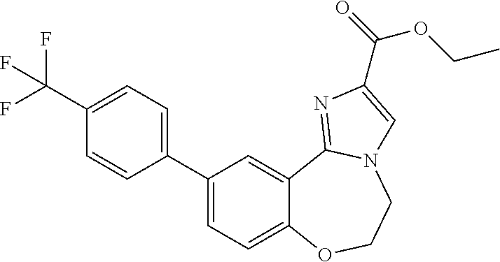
C1(C2=CC=C3C(=C2)C2=NC(C(=O)OCC)=CN2CCO3)=CC=C(C(F)(F)F)C=C1
